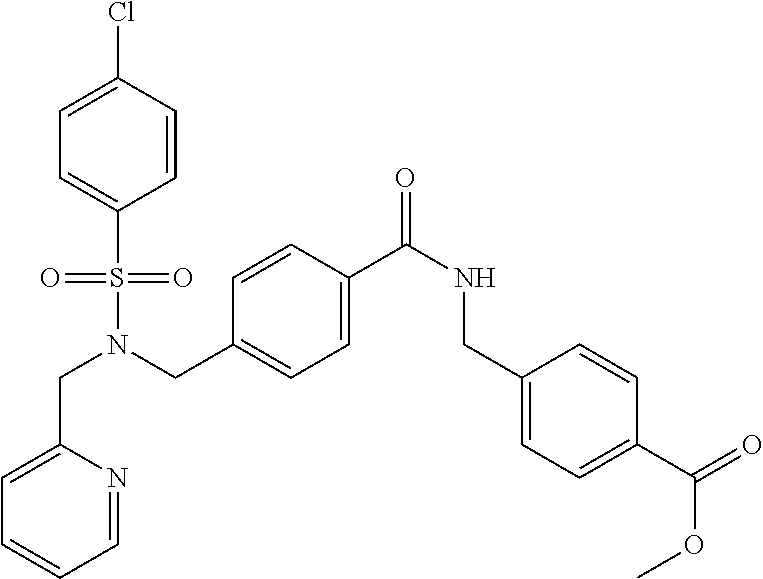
C(N(CC1=CC=C(C(NCC2=CC=C(C(=O)OC)C=C2)=O)C=C1)S(=O)(=O)C1=CC=C(Cl)C=C1)C1=CC=CC=N1
